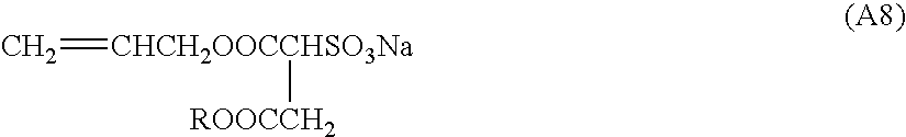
C=[CHCH2OOCCHSO3Na][ROOCCH2]
